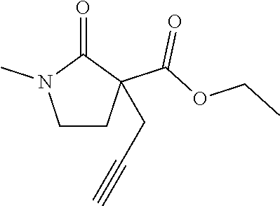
C1CC(C(=O)OCC)(CC#C)C(=O)N1C
